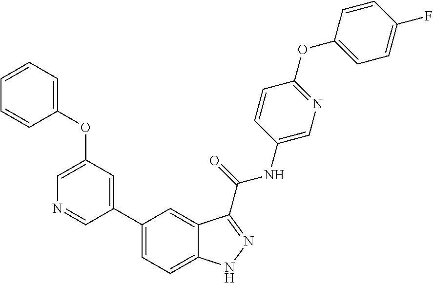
C1(OC2=CC=CC=C2)=CN=CC(C2=CC=C3C(=C2)C(C(NC2=CN=C(OC4=CC=C(F)C=C4)C=C2)=O)=NN3)=C1
